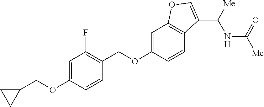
C1=C(OCC2CC2)C=CC(COC2=CC3=C(C=C2)C(C([Me])NC([Me])=O)=CO3)=C1F
